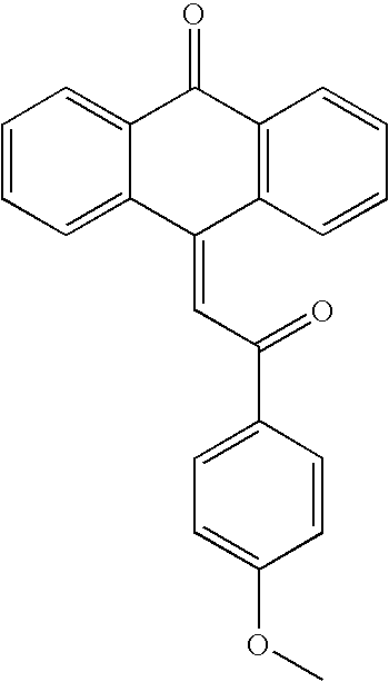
C1=CC=C2C(=C1)C(=CC(=O)C1=CC=C(OC)C=C1)C1=C(C2=O)C=CC=C1
